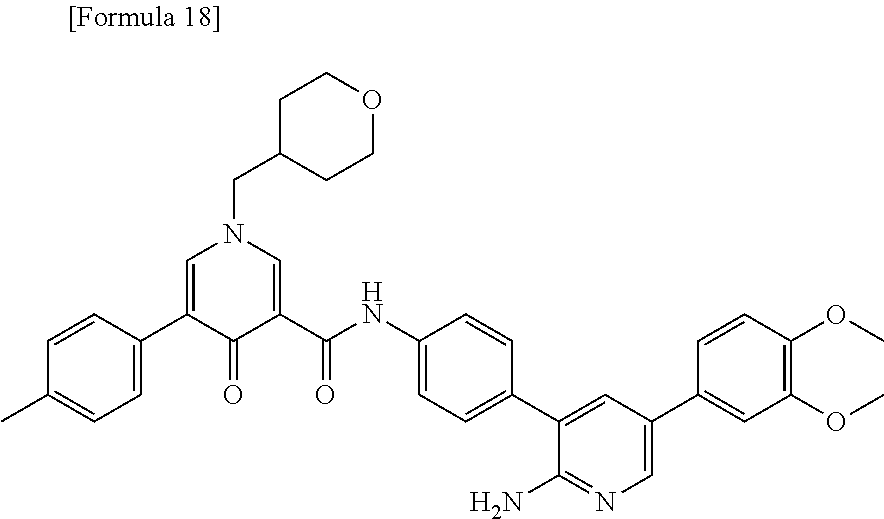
C1(C)=CC=C(C2=CN(CC3CCOCC3)C=C(C(NC3=CC=C(C4=CC(C5=CC(OC)=C(OC)C=C5)=CN=C4N)C=C3)=O)C2=O)C=C1
